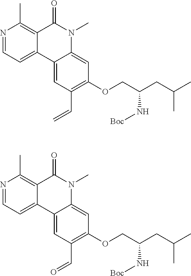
N1=CC=C2C(=C1C)C(=O)N(C)C1=CC(OCC(CC(C)C)N[Boc])=C(C=C)C=C21.N1=CC=C2C(=C1C)C(=O)N(C)C1=CC(OCC(CC(C)C)N[Boc])=C(C=O)C=C21
